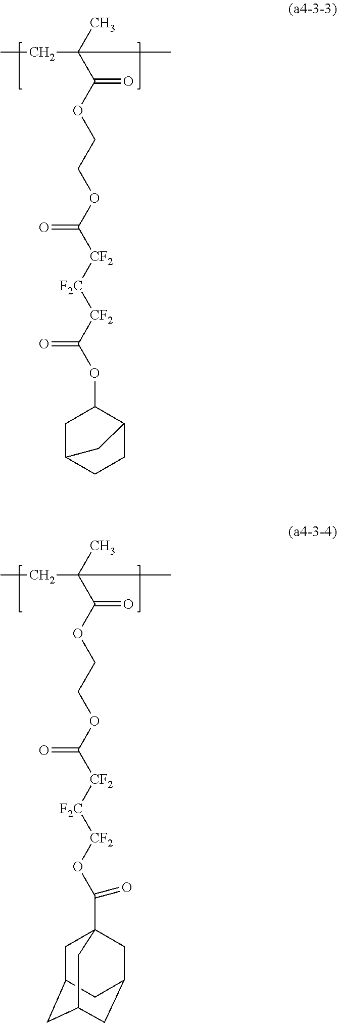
CCC(C(OCCOC([CF2][F2C][CF2]C(OC1CC2CCC1C2)=O)=O)=O)(C)C.CCC(C(OCCOC([CF2][F2C][CF2]OC(=O)C12CC3CC(CC(C1)C3)C2)=O)=O)(C)C
